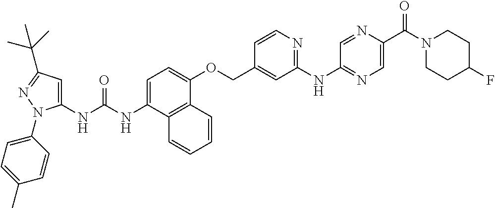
C1=C(NC(NC2=CC(C(C)(C)C)=NN2C2=CC=C(C)C=C2)=O)C2=C(C(OCC3=CC(NC4=NC=C(C(=O)N5CCC(F)CC5)N=C4)=NC=C3)=C1)C=CC=C2
